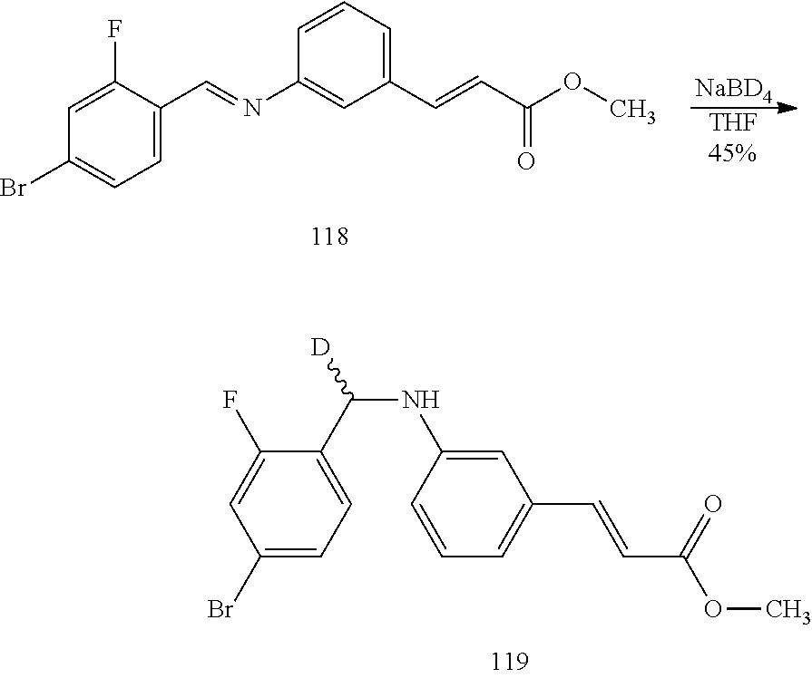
C1=CC(N=CC2=CC=C(Br)C=C2F)=CC(C=CC(OC)=O)=C1.[NaBD4].[THF45%].C1(F)=CC(Br)=CC=C1C(NC1=CC(C=CC(OC)=O)=CC=C1)[D]
